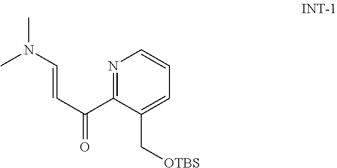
N1=C(C(C=CN(C)C)=O)C(C[OTBS])=CC=C1
